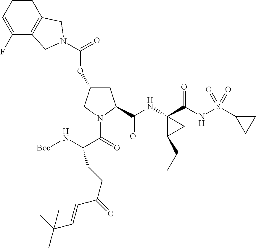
C1(F)=CC=CC2=C1CN(C(=O)OC1CC(C(NC3(C(=O)NS(C4CC4)(=O)=O)C(CC)C3)=O)N(C(C(N[Boc])CCC(C=CC(C)(C)C)=O)=O)C1)C2
